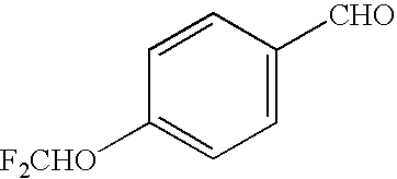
C1=C([CHO])C=CC([F2CHO])=C1
